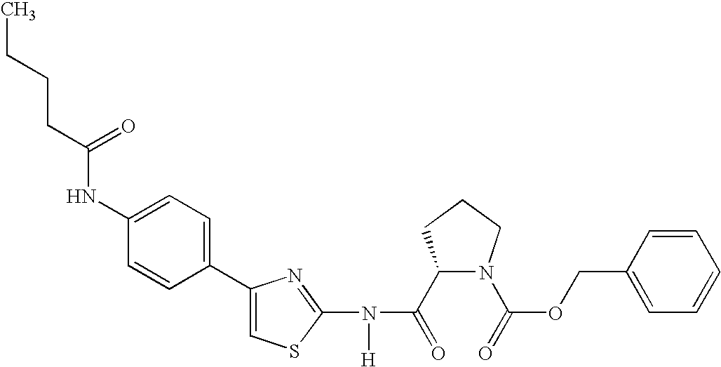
C1(C(=O)N(C2=NC(C3=CC=C(NC(CCCC)=O)C=C3)=CS2)[H])N(C(=O)OCC2=CC=CC=C2)CCC1
